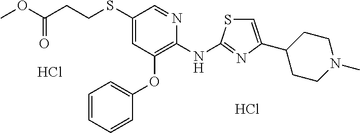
C1=CC=CC(OC2=C(NC3=NC(C4CCN(C)CC4)=CS3)N=CC(SCCC(OC)=O)=C2)=C1.Cl.Cl
